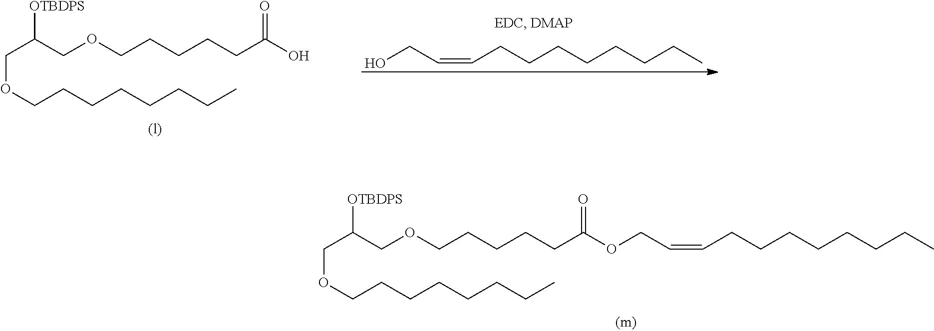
C(OCCCCCCCC)C(COCCCCCC(OCC=CCCCCCCCC)=O)[OTBDPS].C(OCCCCCCCC)C(COCCCCCC(O)=O)[OTBDPS].OCC=CCCCCCCCC
